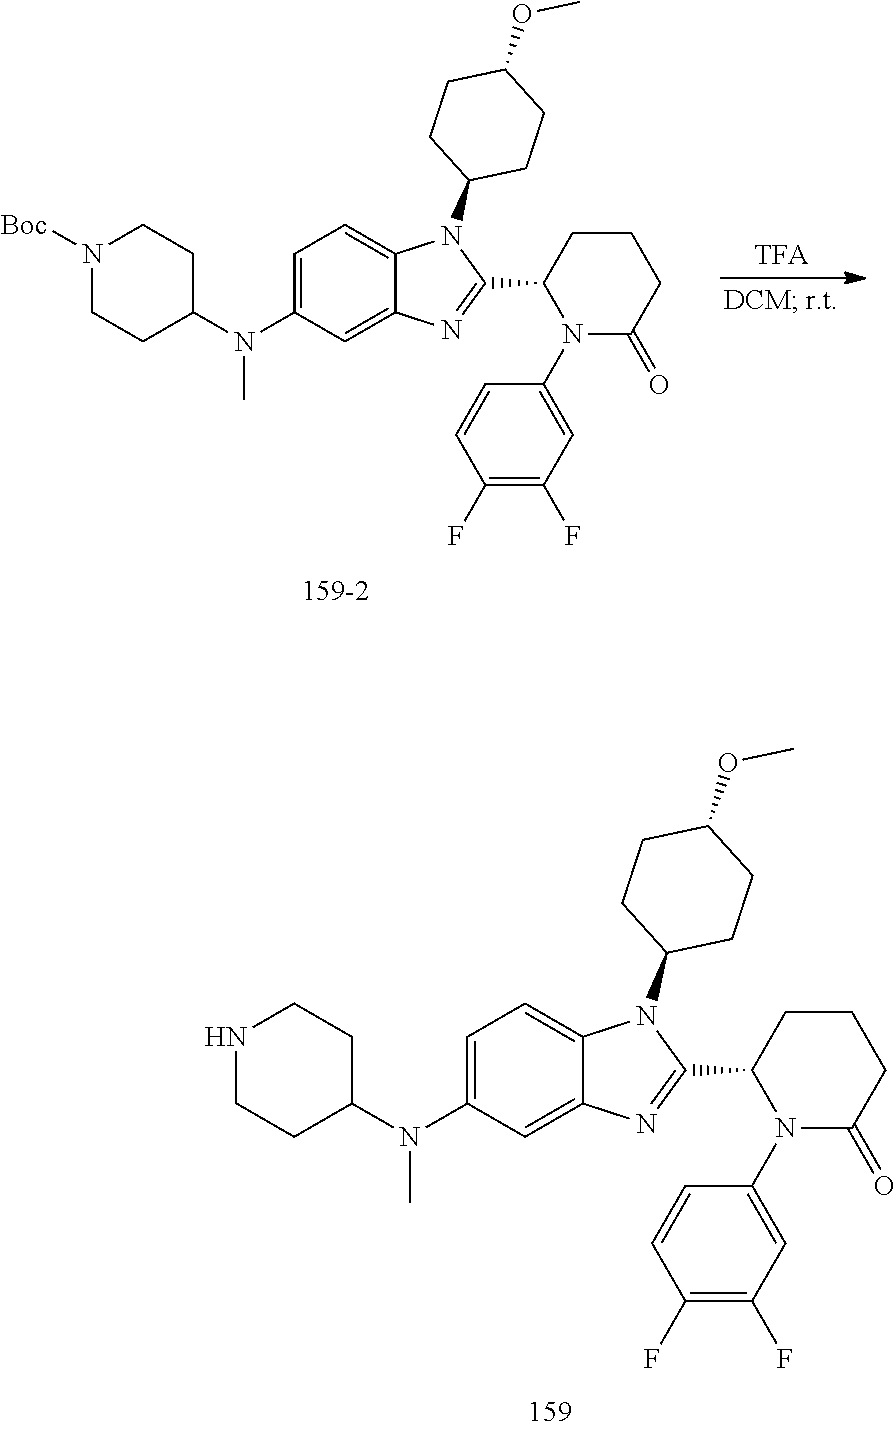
C1=C(N(C2CCN([Boc])CC2)C)C=C2C(=C1)N(C1CCC(OC)CC1)C(C1N(C3=CC(F)=C(F)C=C3)C(=O)CCC1)=N2.C1=C(N(C2CCNCC2)C)C=C2C(=C1)N(C1CCC(OC)CC1)C(C1N(C3=CC(F)=C(F)C=C3)C(=O)CCC1)=N2
